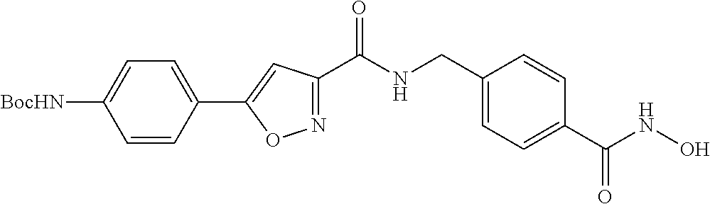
N1=C(C(=O)NCC2=CC=C(C(NO)=O)C=C2)C=C(C2=CC=C([BocHN])C=C2)O1
